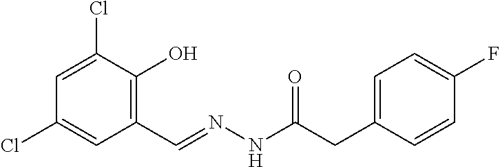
C1=C(Cl)C(O)=C(C=NNC(CC2=CC=C(F)C=C2)=O)C=C1Cl
